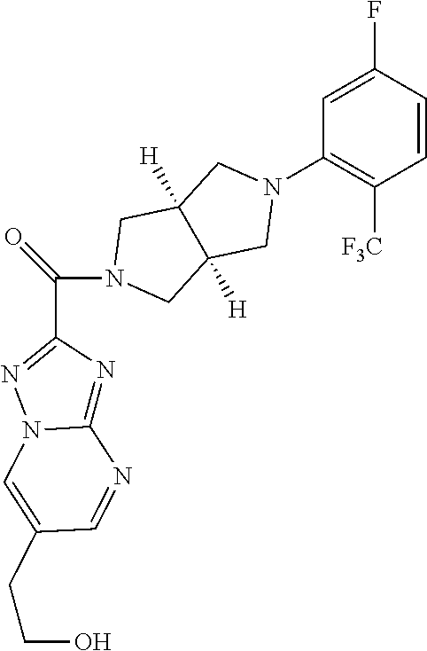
C(C1=NN2C(=N1)N=CC(CCO)=C2)(=O)N1CC2([H])CN(C3=C([F3C])C=CC(F)=C3)CC2([H])C1
